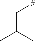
[#]CC(C)C
